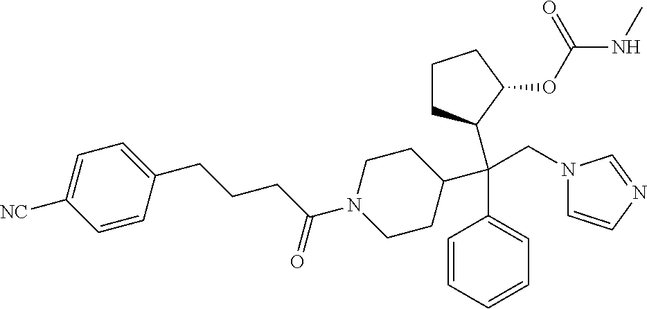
C(N1CCC(C(C2=CC=CC=C2)(CN2C=CN=C2)C2CCCC2OC(NC)=O)CC1)(CCCC1=CC=C([NC])C=C1)=O
